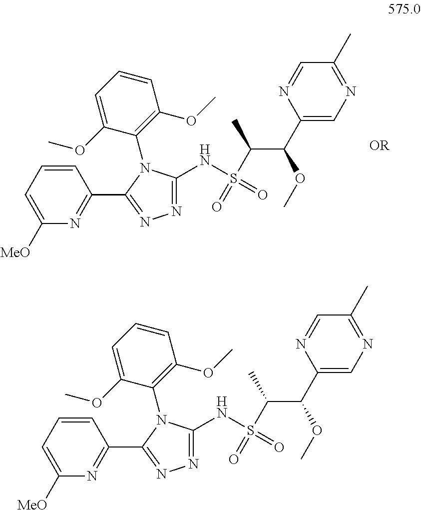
C1(C(C(S(=O)(=O)NC2=NN=C(C3=NC([MeO])=CC=C3)N2C2=C(OC)C=CC=C2OC)C)OC)=CN=C(C)C=N1.C1(C(C(S(=O)(=O)NC2=NN=C(C3=NC([MeO])=CC=C3)N2C2=C(OC)C=CC=C2OC)C)OC)=CN=C(C)C=N1
